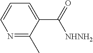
N1=C(C)C(C(=O)[NHNH2])=CC=C1
